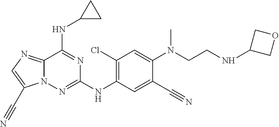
C1(Cl)=C(NC2=NN3C(=NC=C3C#N)C(NC3CC3)=N2)C=C(C#N)C(N(C)CCNC2COC2)=C1
